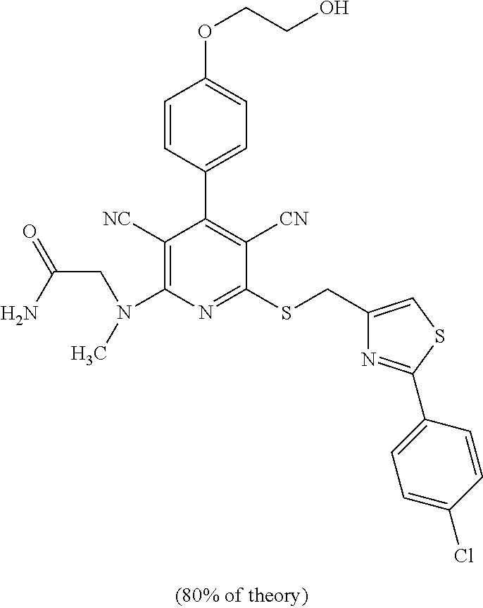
C1([NC])=C(N(CC(=O)N)C)N=C(SCC2=CSC(C3=CC=C(Cl)C=C3)=N2)C([CN])=C1C1=CC=C(OCCO)C=C1
